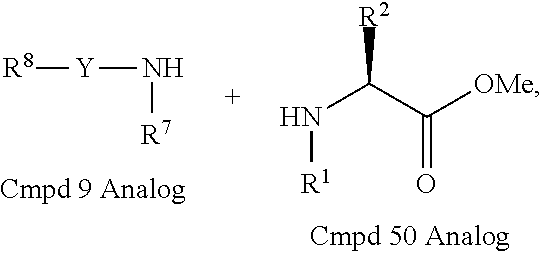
N(C(C([OMe])=O)[R2])[R1].[R8][Y]N[R7]
